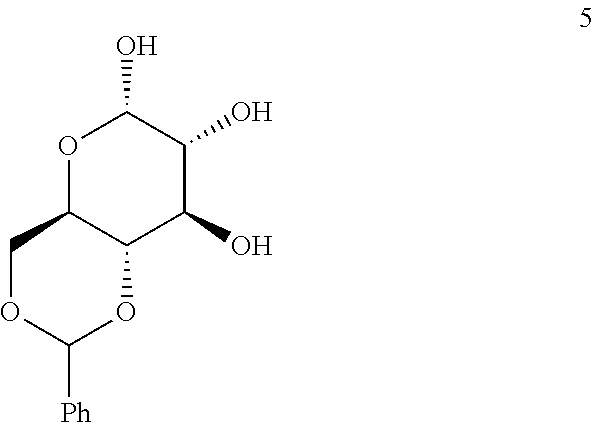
O1C2C(C(O)C(O)C1O)OC([Ph])OC2
